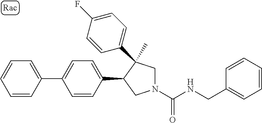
C1(C2=CC=C(C3CN(C(NCC4=CC=CC=C4)=O)CC3(C)C3=CC=C(F)C=C3)C=C2)=CC=CC=C1
